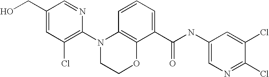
C1(N2CCOC3=C2C=CC=C3C(NC2=CN=C(Cl)C(Cl)=C2)=O)=C(Cl)C=C(CO)C=N1
